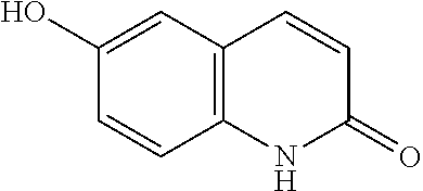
C1(O)=CC2=C(C=C1)NC(=O)C=C2
